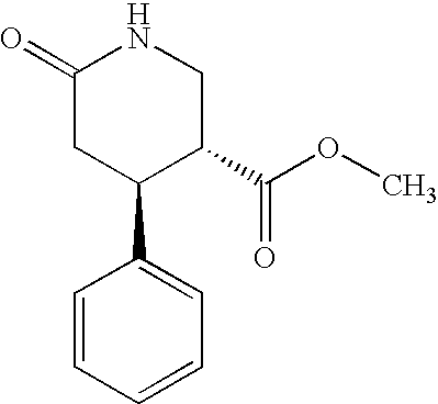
C1(=O)CC(C2=CC=CC=C2)C(C(OC)=O)CN1
